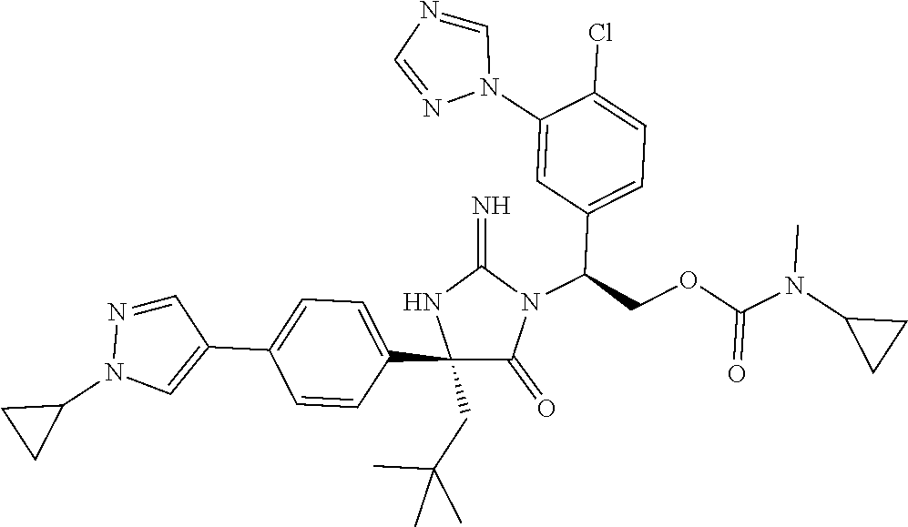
C1(C2=CC=C(C3=CN(C4CC4)N=C3)C=C2)(CC(C)(C)C)C(=O)N(C(C2=CC=C(Cl)C(N3C=NC=N3)=C2)COC(=O)N(C2CC2)C)C(=N)N1
